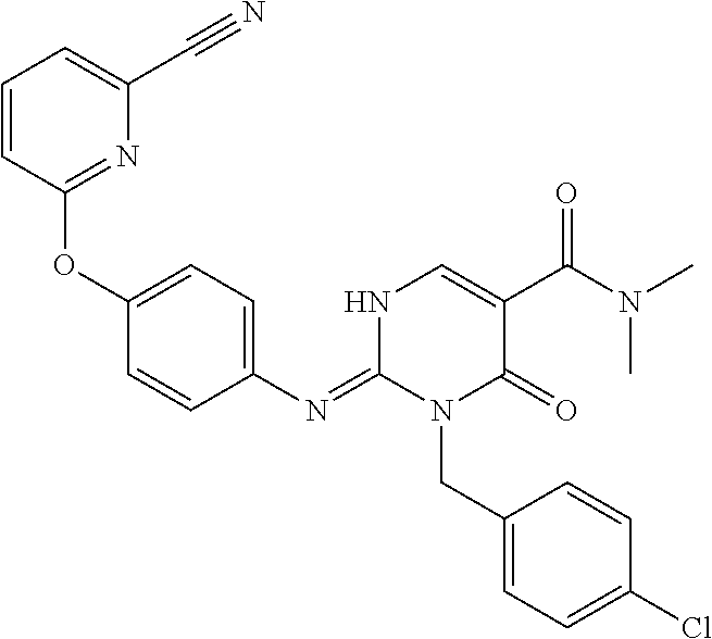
O(C1=CC=C(N=C2N(CC3=CC=C(Cl)C=C3)C(=O)C(C(N(C)C)=O)=CN2)C=C1)C1=NC(C#N)=CC=C1
